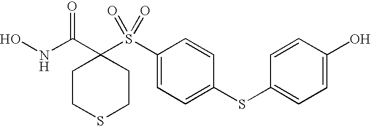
N(C(=O)C1(S(C2=CC=C(SC3=CC=C(O)C=C3)C=C2)(=O)=O)CCSCC1)O
